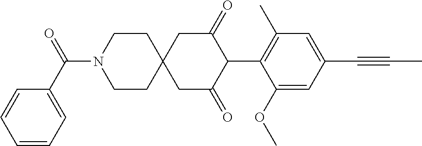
C1CN(C(=O)C2=CC=CC=C2)CCC12CC(=O)C(C1=C(C)C=C(C#CC)C=C1OC)C(=O)C2
